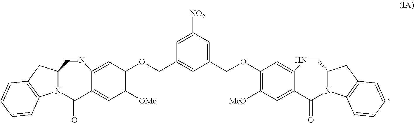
N12C(CC3=C1C=CC=C3)C=NC1=CC(OCC3=CC(COC4=C([MeO])C=C5C(=O)N6C(CC7=C6C=CC=C7)CNC5=C4)=CC([NO2])=C3)=C([OMe])C=C1C2=O
